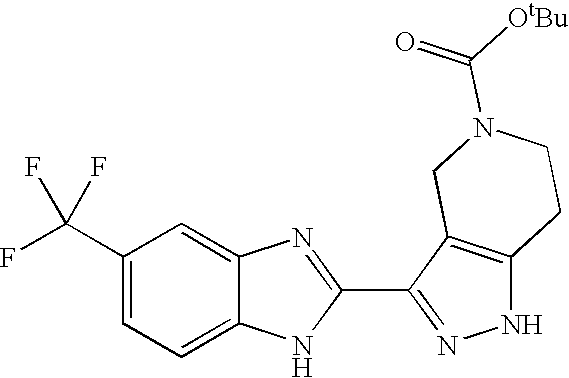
C1(C(F)(F)F)=CC=C2C(=C1)N=C(C1=NNC3=C1CN(C([OtBu])=O)CC3)N2
